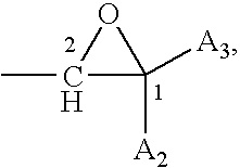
C1(C)C([A2])([A3])O1
